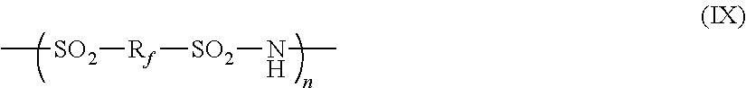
C[SO2][Rf][SO2]NC
